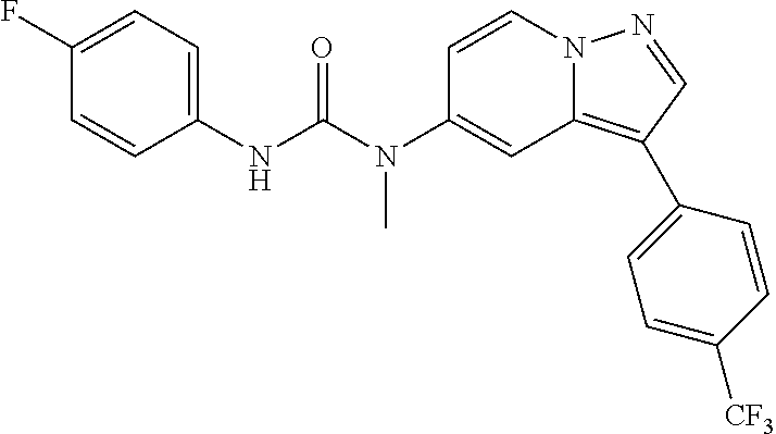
C1=CN2C(=C(C3=CC=C([CF3])C=C3)C=N2)C=C1N(C(NC1=CC=C(F)C=C1)=O)C
